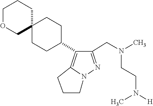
N(CCN(C)[H])(CC1=NN2C(=C1C1CCC3(CC1)CCCOC3)CCC2)C
